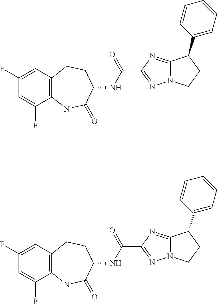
C12=C(C=C(F)C=C1F)CCC(NC(C1=NN3C(=N1)C(C1=CC=CC=C1)CC3)=O)C(=O)N2.C12=C(C=C(F)C=C1F)CCC(NC(C1=NN3C(=N1)C(C1=CC=CC=C1)CC3)=O)C(=O)N2
